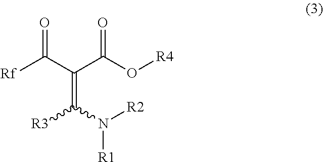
[Rf]C(C(C(O[R4])=O)=C([R3])N([R2])[R1])=O
